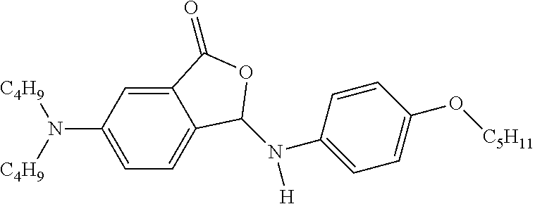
C1=C(N([C4H9])[C4H9])C=C2C(=C1)C(N(C1=CC=C(O[C5H11])C=C1)[H])OC2=O
